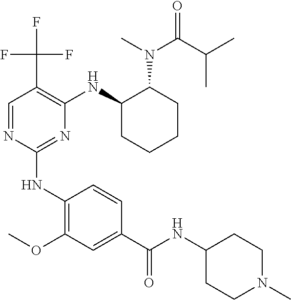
C1(NC2=C(OC)C=C(C(=O)NC3CCN(C)CC3)C=C2)=NC(NC2CCCCC2N(C(=O)C(C)C)C)=C(C(F)(F)F)C=N1
